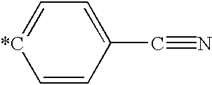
C1=CC(C#N)=CC=[*C]1
